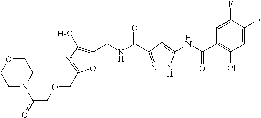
C1(CNC(=O)C2=NNC(NC(C3=C(Cl)C=C(F)C(F)=C3)=O)=C2)=C(C)N=C(COCC(=O)N2CCOCC2)O1
